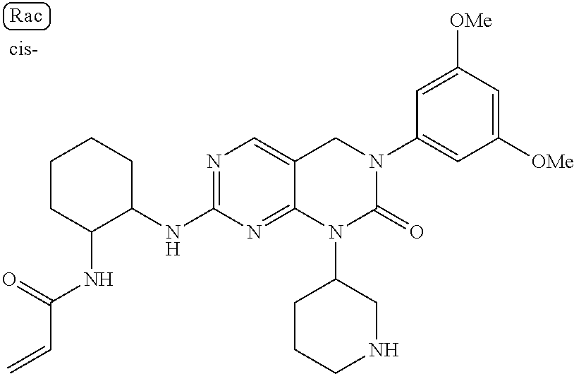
N1=C(NC2CCCCC2NC(C=C)=O)N=C2N(C3CCCNC3)C(=O)N(C3=CC([OMe])=CC([OMe])=C3)CC2=C1
